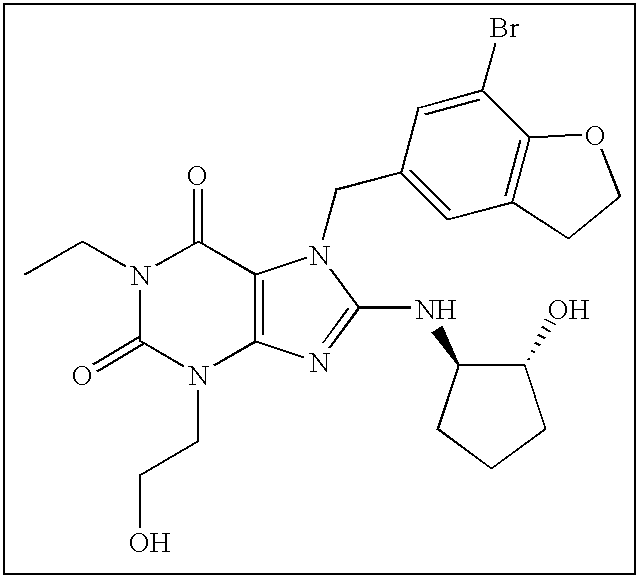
N1(CC)C(=O)N(CCO)C2=C(C1=O)N(CC1=CC3=C(C(Br)=C1)OCC3)C(NC1C(O)CCC1)=N2
